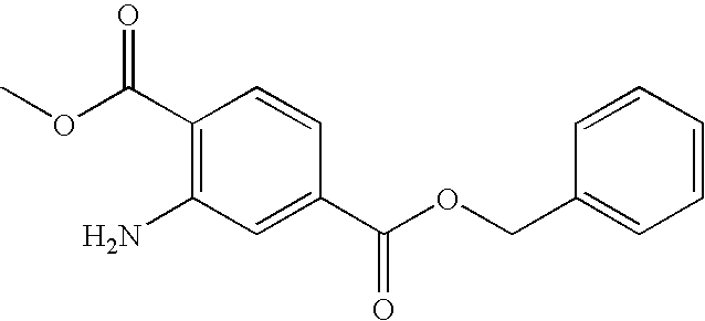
C1(C(OC)=O)=C(N)C=C(C(OCC2=CC=CC=C2)=O)C=C1
